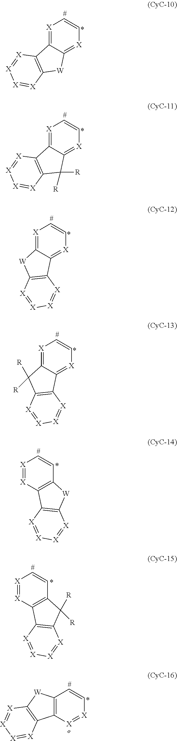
[X]1=C2C(=[X]C=C1)[W]C1=C2[X]=[X][X]=[X]1.[X]1=C2C(=[X]C=C1)C([R])([R])C1=C2[X]=[X][X]=[X]1.[X]1=C2C(=[X]C=C1)C1=C([W]2)[X]=[X][X]=[X]1.[X]1=C2C(=[X]C=C1)C1=C(C2([R])[R])[X]=[X][X]=[X]1.[X]1=[X]C2=C(C=C1)[W]C1=C2[X]=[X][X]=[X]1.[X]1=[X]C2=C(C=C1)C([R])([R])C1=C2[X]=[X][X]=[X]1.C12=C([X]=[X]C=C1)C1=C([W]2)[X]=[X][X]=[X]1
